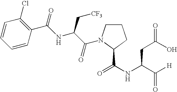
C1=CC=CC(C(NC(C(=O)N2CCCC2C(NC(C([H])=O)CC(O)=O)=O)C[CF3])=O)=C1Cl
